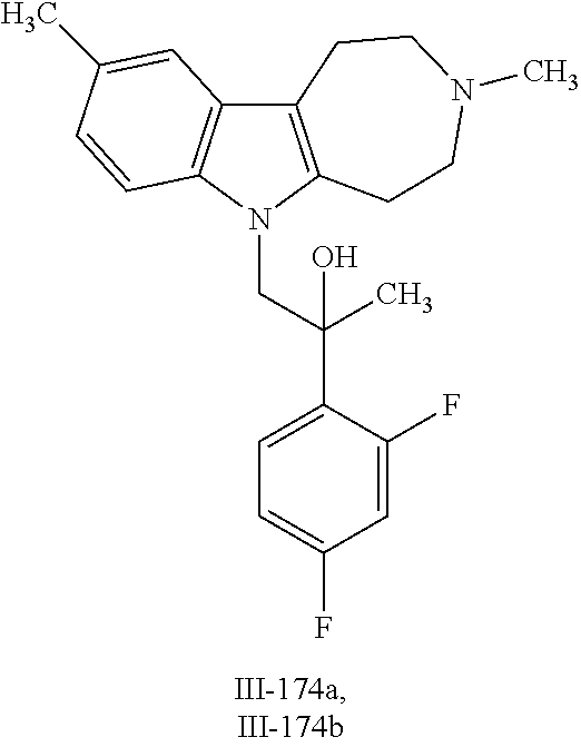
C12=C(N(CC(C3=CC=C(F)C=C3F)(O)C)C3=C1C=C(C)C=C3)CCN(C)CC2
